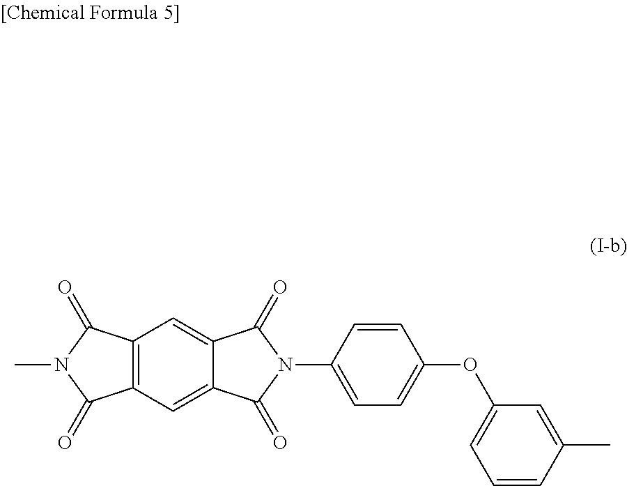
C12=C(C=C3C(=C1)C(=O)N(C1=CC=C(OC4=CC=CC(C)=C4)C=C1)C3=O)C(=O)N(C)C2=O
